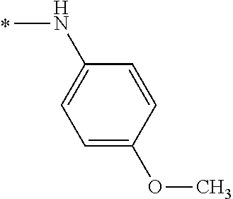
N(C)C1=CC=C(OC)C=C1
